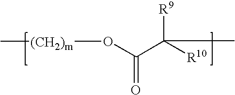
C[(CH2)m]OC(C([R10])([R9])C)=O
